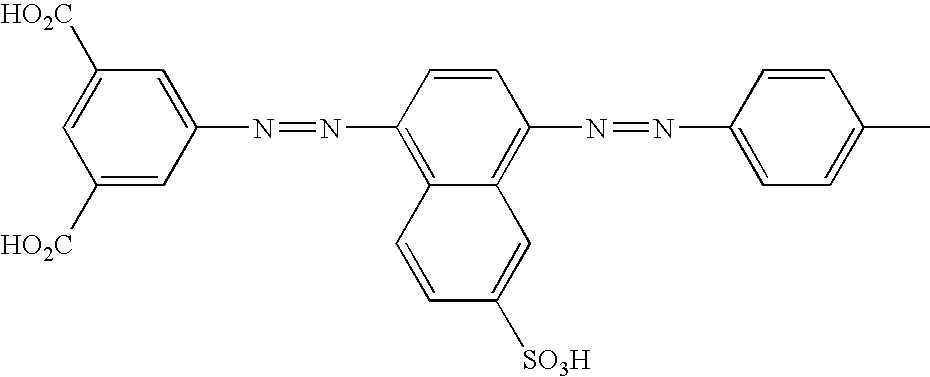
C1(N=NC2=C3C(=C(N=NC4=CC=C(C)C=C4)C=C2)C=C([SO3H])C=C3)=CC([HO2C])=CC([HO2C])=C1
